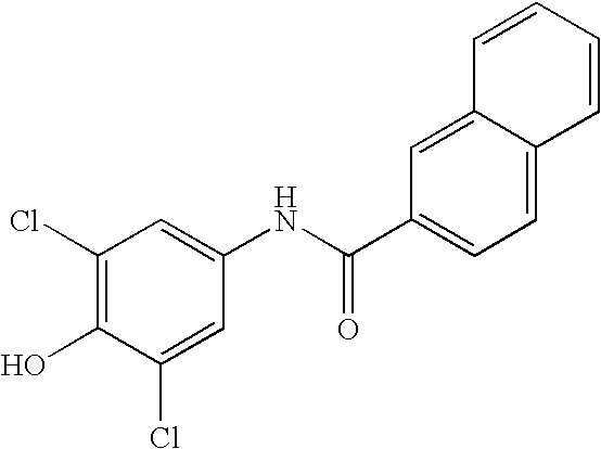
C1(Cl)=CC(NC(C2=CC=C3C(=C2)C=CC=C3)=O)=CC(Cl)=C1O
